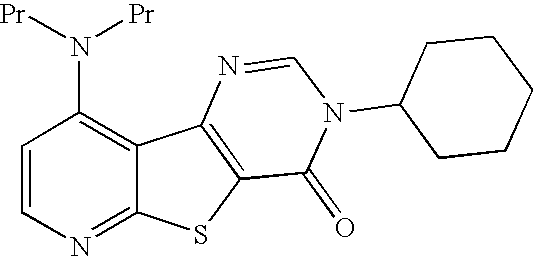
C1=CN=C2C(=C1N([Pr])[Pr])C1=C(S2)C(=O)N(C2CCCCC2)C=N1
